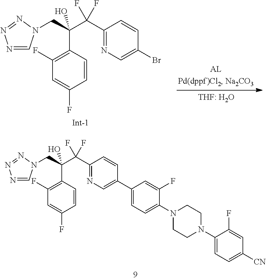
C1=CC(C(CN2C=NN=N2)(C(C2=NC=C(Br)C=C2)(F)F)O)=C(F)C=C1F.C1=CC(C(CN2C=NN=N2)(C(C2=NC=C(C3=CC=C(N4CCN(C5=CC=C([CN])C=C5F)CC4)C(F)=C3)C=C2)(F)F)O)=C(F)C=C1F
